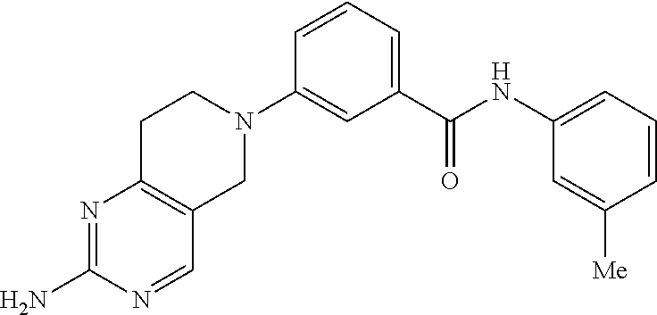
C1CN(C2=CC(C(NC3=CC=CC([Me])=C3)=O)=CC=C2)CC2=C1N=C(N)N=C2
